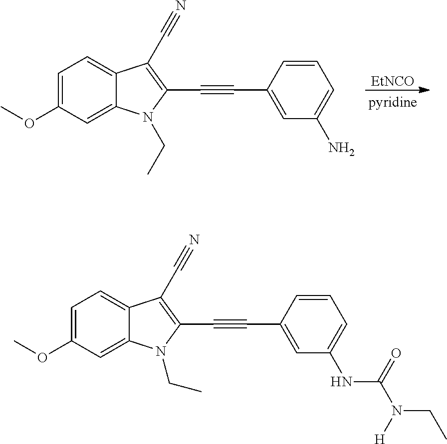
C1=C(OC)C=C2C(=C1)C(C#N)=C(C#CC1=CC(N)=CC=C1)N2CC.[EtNCO].C1=C(OC)C=C2C(=C1)C(C#N)=C(C#CC1=CC(NC(N(CC)[H])=O)=CC=C1)N2CC
